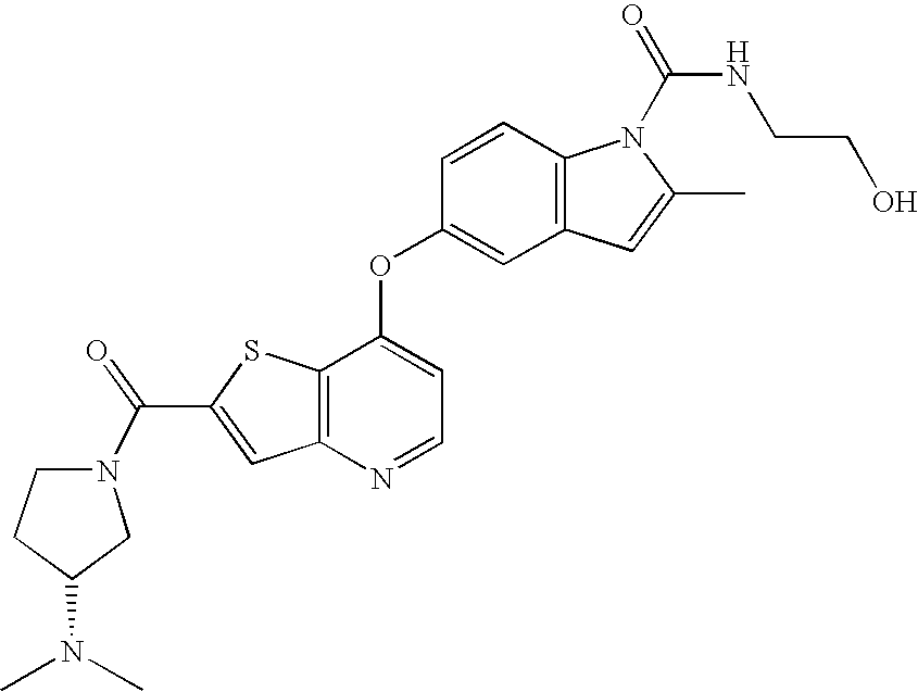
C12=C(C(OC3=CC4=C(C=C3)N(C(=O)NCCO)C(C)=C4)=CC=N1)SC(C(=O)N1CCC(N(C)C)C1)=C2
